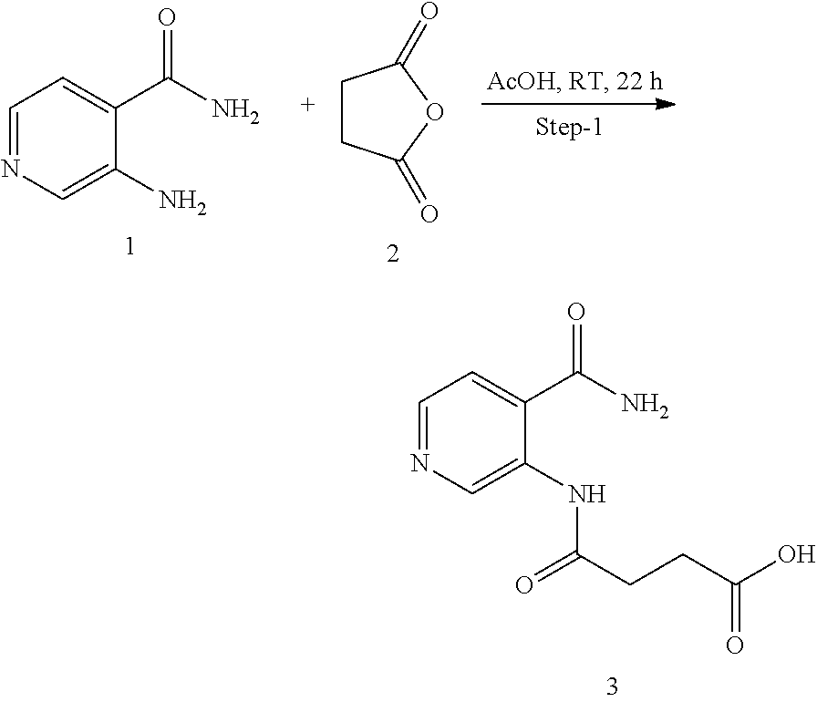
C1=NC=C(N)C(C(N)=O)=C1.C1CC(=O)OC1=O.C1=NC=C(NC(CCC(O)=O)=O)C(C(N)=O)=C1
